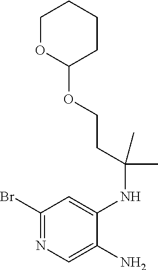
C1(Br)=NC=C(N)C(NC(CCOC2CCCCO2)(C)C)=C1
